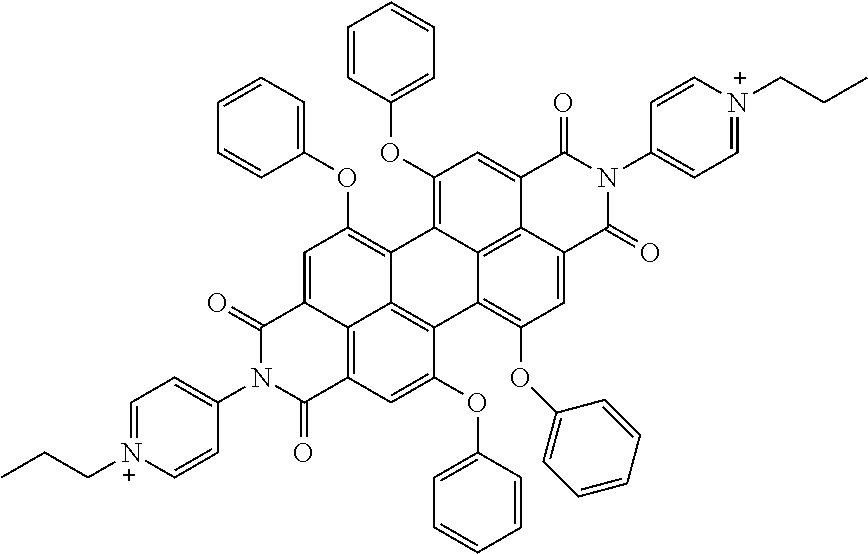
C12=C3C=C(OC4=CC=CC=C4)C4=C1C(=C(OC1=CC=CC=C1)C=C2C(=O)N(C1=CC=[N+](CCC)C=C1)C3=O)C1=C(OC2=CC=CC=C2)C=C2C3=C1C4=C(OC1=CC=CC=C1)C=C3C(=O)N(C1=CC=[N+](CCC)C=C1)C2=O
